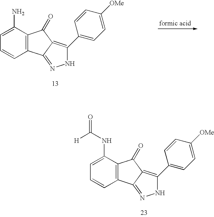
NC1=CC=CC2=C1C(=O)C1=C(C3=CC=C([OMe])C=C3)NN=C21.[H]C(NC1=CC=CC2=C1C(=O)C1=C(C3=CC=C([OMe])C=C3)NN=C21)=O
